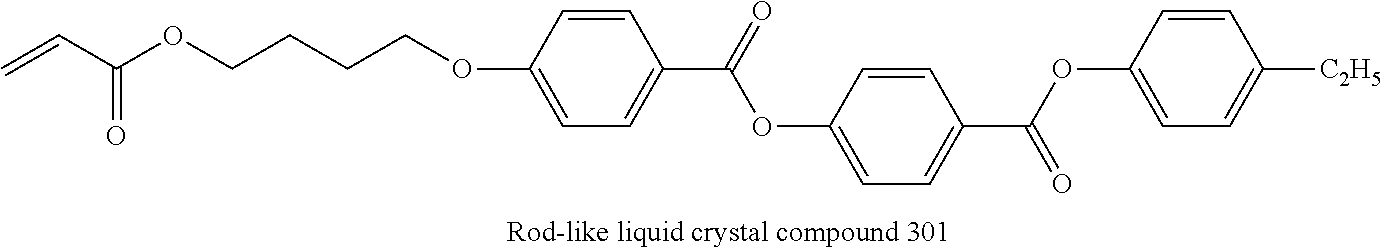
C1=CC(OC(C2=CC=C(OCCCCOC(C=C)=O)C=C2)=O)=CC=C1C(OC1=CC=C([C2H5])C=C1)=O
